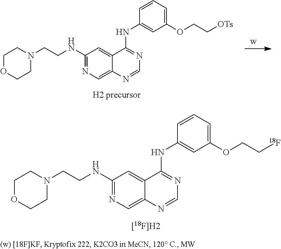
C1(NCCN2CCOCC2)=NC=C2C(=C1)C(NC1=CC(OCC[OTs])=CC=C1)=NC=N2.C1(NCCN2CCOCC2)=NC=C2C(=C1)C(NC1=CC(OCC[18F])=CC=C1)=NC=N2
